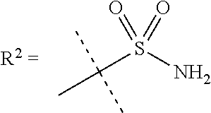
C(S(N)(=O)=O)(C)(C)C
